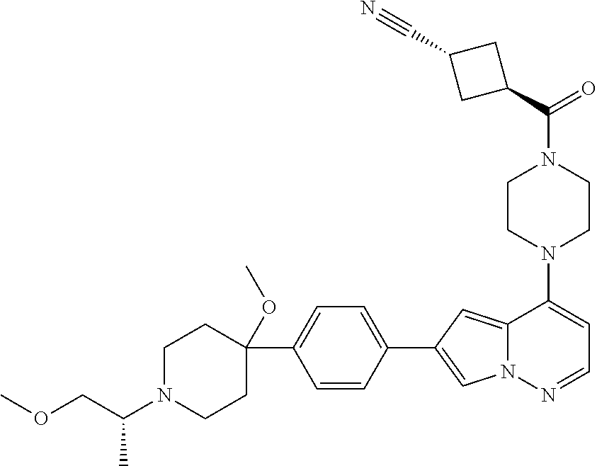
N1(C2=CC=NN3C2=CC(C2=CC=C(C4(OC)CCN(C(COC)C)CC4)C=C2)=C3)CCN(C(=O)C2CC(C#N)C2)CC1
